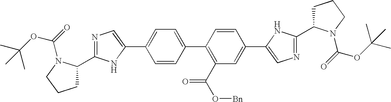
C1C(C2=NC=C(C3=CC=C(C4=C(C(O[Bn])=O)C=C(C5=CN=C(C6CCCN6C(=O)OC(C)(C)C)N5)C=C4)C=C3)N2)N(C(=O)OC(C)(C)C)CC1
